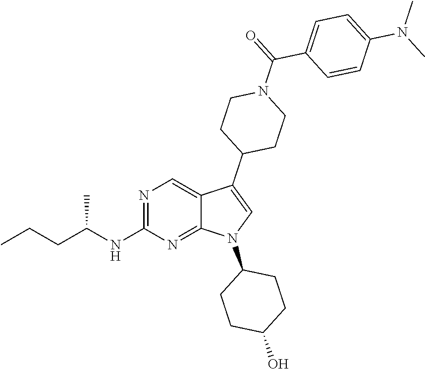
N1=C(NC(CCC)C)N=C2C(=C1)C(C1CCN(C(C3=CC=C(N(C)C)C=C3)=O)CC1)=CN2C1CCC(O)CC1
